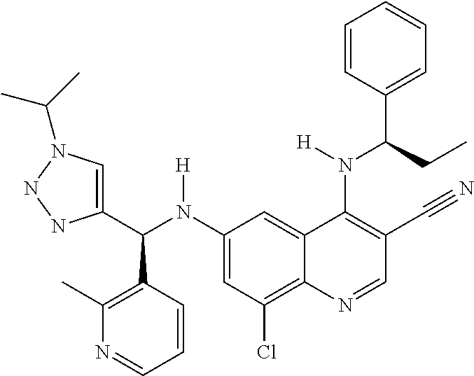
C1(N(C(C2=CN(C(C)C)NN2)C2=C(C)N=CC=C2)[H])=CC(Cl)=C2C(=C1)C(N(C(C1=CC=CC=C1)CC)[H])=C(C#N)C=N2
